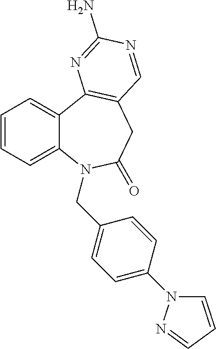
C1=CC=C2C(=C1)C1=C(CC(=O)N2CC2=CC=C(N3C=CC=N3)C=C2)C=NC(N)=N1
